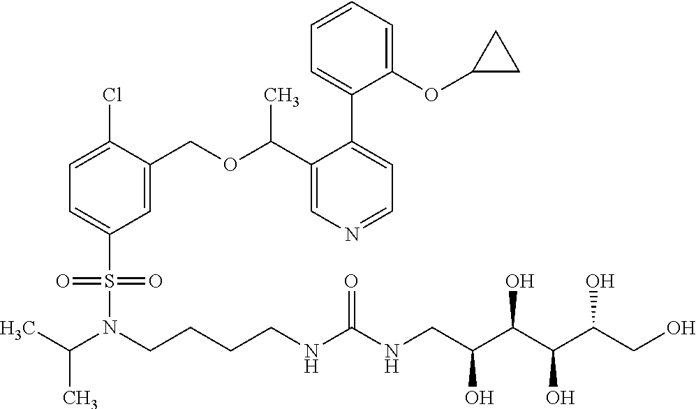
C1=C(Cl)C(COC(C)C2=CN=CC=C2C2=CC=CC=C2OC2CC2)=CC(S(N(CCCCNC(NCC(C(C(C(CO)O)O)O)O)=O)C(C)C)(=O)=O)=C1
